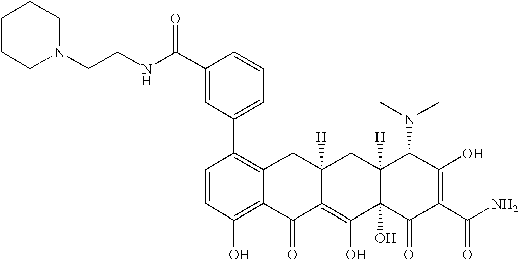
C1=CC(O)=C2C(=C1C1=CC=CC(C(NCCN3CCCCC3)=O)=C1)CC1([H])C(=C(O)C3(O)C([H])(C1)C(N(C)C)C(O)=C(C(N)=O)C3=O)C2=O
